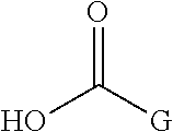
O=C([G])O
